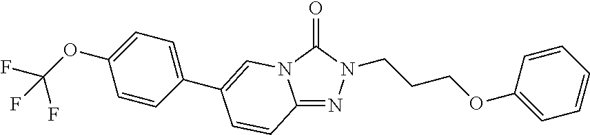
C1(OC(F)(F)F)=CC=C(C2=CN3C(=NN(CCCOC4=CC=CC=C4)C3=O)C=C2)C=C1
